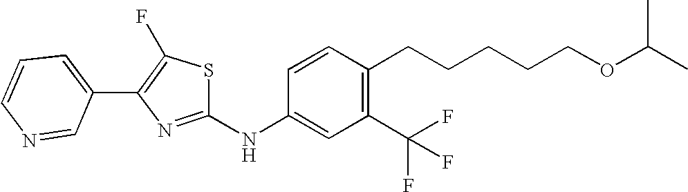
C1=CC=C(C2=C(F)SC(NC3=CC(C(F)(F)F)=C(CCCCCOC(C)C)C=C3)=N2)C=N1
